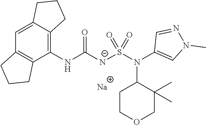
C1(NC([N-]S(N(C2=CN(C)N=C2)C2CCOCC2(C)C)(=O)=O)=O)=C2C(=CC3=C1CCC3)CCC2.[Na]
